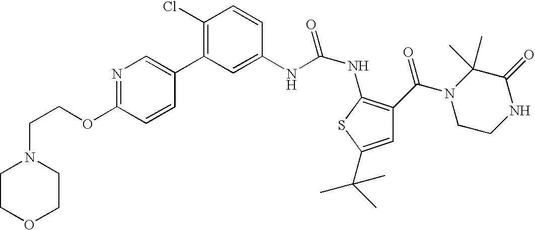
C1(Cl)=C(C2=CN=C(OCCN3CCOCC3)C=C2)C=C(NC(NC2=C(C(N3CCNC(=O)C3(C)C)=O)C=C(C(C)(C)C)S2)=O)C=C1
